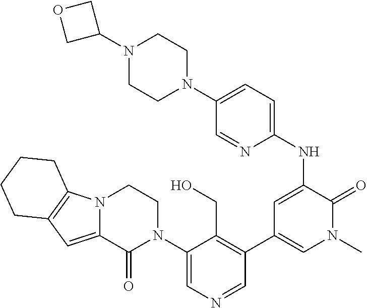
N12C(=CC3=C1CCCC3)C(=O)N(C1=CN=CC(C3=CN(C)C(=O)C(NC4=CC=C(N5CCN(C6COC6)CC5)C=N4)=C3)=C1CO)CC2
